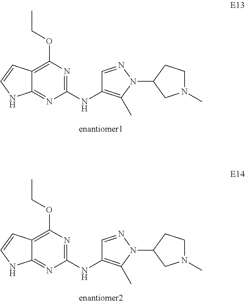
C12=C(OCC)N=C(NC3=C(C)N(C4CN(C)CC4)N=C3)N=C1NC=C2.C12=C(OCC)N=C(NC3=C(C)N(C4CN(C)CC4)N=C3)N=C1NC=C2
